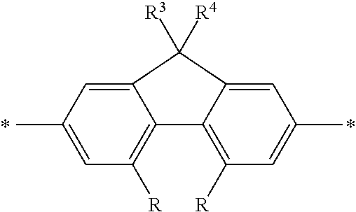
C12=CC(C)=CC([R])=C1C1=C([R])C=C(C)C=C1C2([R3])[R4]
